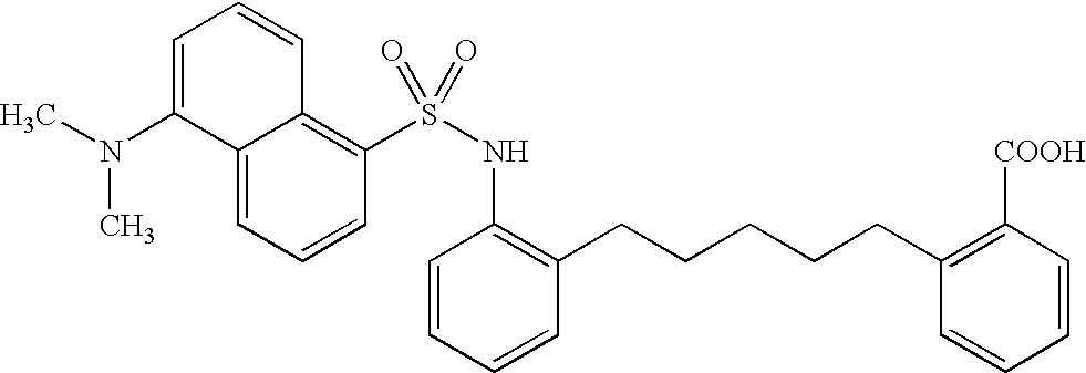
CN(C1=CC=CC2=C(S(=O)(NC3=C(CCCCCC4=C([COOH])C=CC=C4)C=CC=C3)=O)C=CC=C12)C
